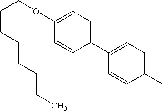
C1=CC(C)=CC=C1C1=CC=C(OCCCCCCCC)C=C1
